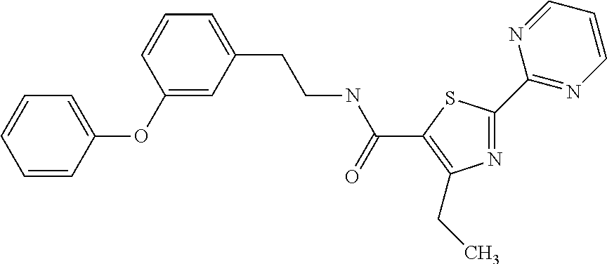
N1=C(C2=NC=CC=N2)SC(C(NCCC2=CC=CC(OC3=CC=CC=C3)=C2)=O)=C1CC
